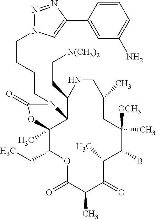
O1C(=O)C(C)C(=O)C(C)C(B)C([OCH3])(C)CC(C)CNC(CC[N(CH3)2])C2C(C)(C1CC)OC(=O)N2CCCCN1N=NC(C2=CC(N)=CC=C2)=C1
